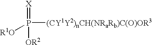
P([R1O])([OR2])(=[X])[(CY1Y2)nCH(NRaRb)C(O)OR3]
